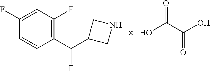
C1(F)=CC(F)=C(C(C2CNC2)F)C=C1.OC(C(O)=O)=O
